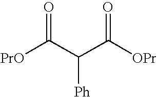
[PrO]C(C(C([OPr])=O)[Ph])=O
